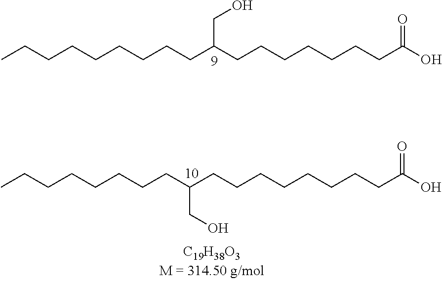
C(CCCCCCCC(CCCCCCCC(O)=O)CO)C.C(CCCCCCC(CCCCCCCCC(O)=O)CO)C
